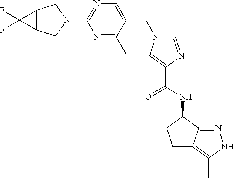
N1=C(N2CC3C(C2)C3(F)F)N=C(C)C(CN2C=NC(C(NC3CCC4=C(C)NN=C34)=O)=C2)=C1
